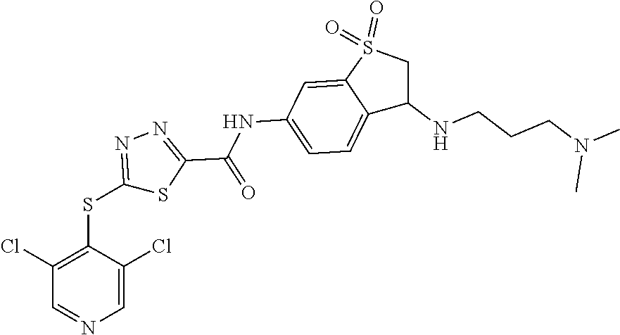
C1=C(Cl)C(SC2=NN=C(C(=O)NC3=CC=C4C(=C3)S(=O)(=O)CC4NCCCN(C)C)S2)=C(Cl)C=N1
